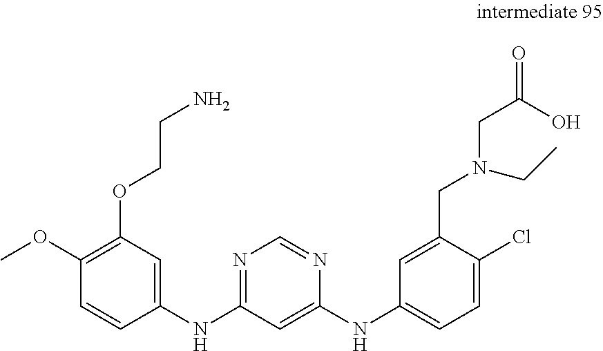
COC1=C(OCCN)C=C(NC2=NC=NC(NC3=CC=C(Cl)C(CN(CC(O)=O)CC)=C3)=C2)C=C1
